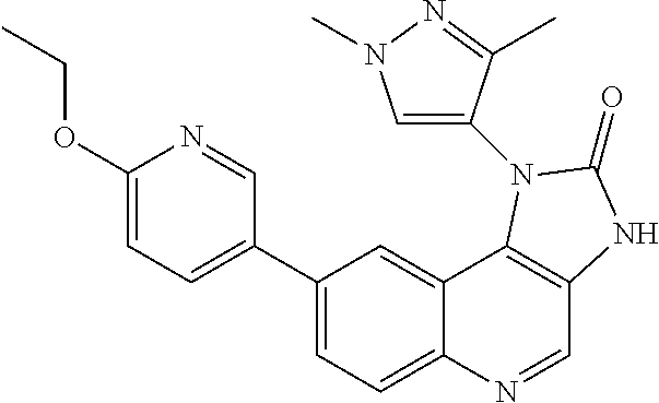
C1(C2=CC=C(OCC)N=C2)=CC=C2C(=C1)C1=C(C=N2)NC(=O)N1C1=CN(C)N=C1C
